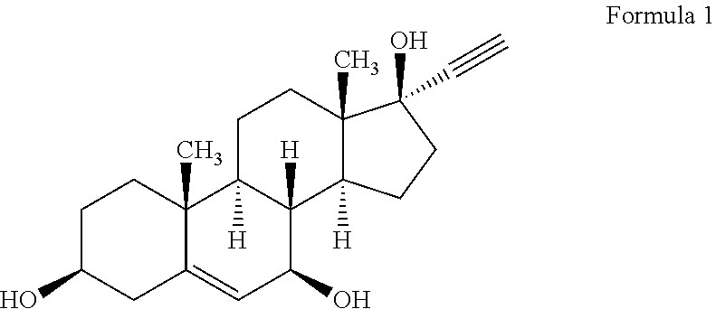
C1C(O)CC2=CC(O)C3([H])C([H])(C2(C)C1)CCC1(C)C3([H])CCC1(O)C#C
